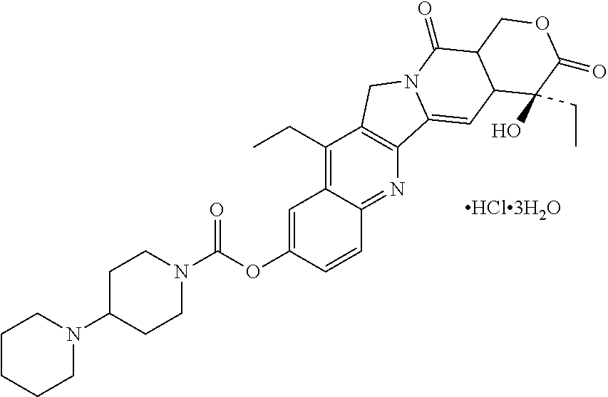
C1CCCN(C2CCN(C(OC3=CC4=C(CC)C5=C(N=C4C=C3)C3=CC4C(C(=O)N3C5)COC(=O)C4(O)CC)=O)CC2)C1
